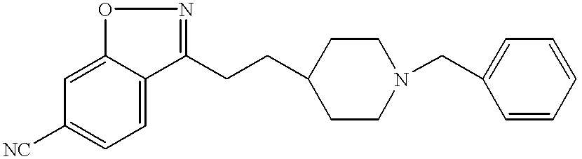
C1([NC])=CC=C2C(=C1)ON=C2CCC1CCN(CC2=CC=CC=C2)CC1
